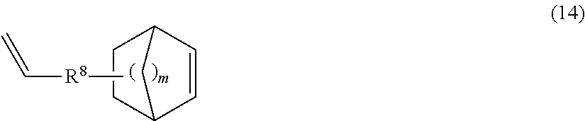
C1CC2C=CC1C2.C[R8]C=C
